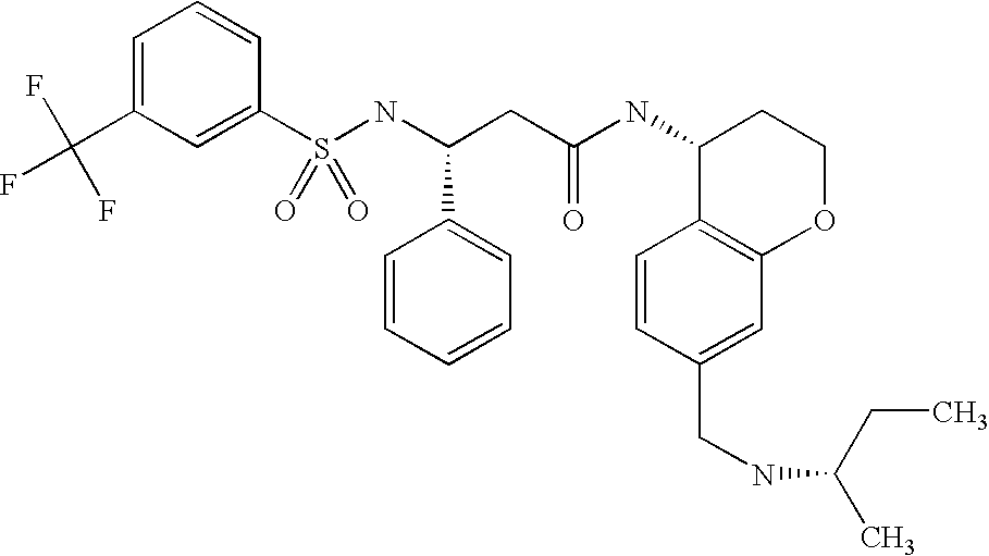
C1=C(C(F)(F)F)C=C(S(NC(CC(NC2C3=C(OCC2)C=C(CNC(CC)C)C=C3)=O)C2=CC=CC=C2)(=O)=O)C=C1
